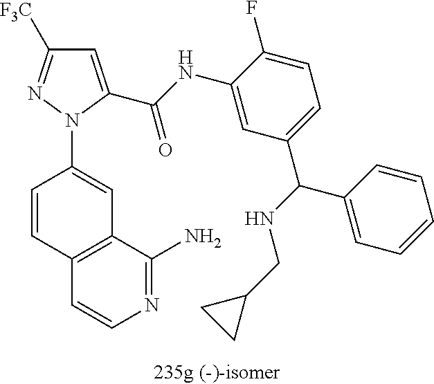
C1=C(C(=O)NC2=CC(C(NCC3CC3)C3=CC=CC=C3)=CC=C2F)N(C2=CC3=C(C=C2)C=CN=C3N)N=C1[F3C]
